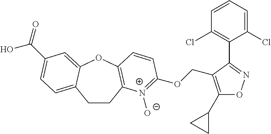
C1CC2=C(OC3=CC(C(O)=O)=CC=C13)C=CC(OCC1=C(C3CC3)ON=C1C1=C(Cl)C=CC=C1Cl)=[N+]2[O-]
